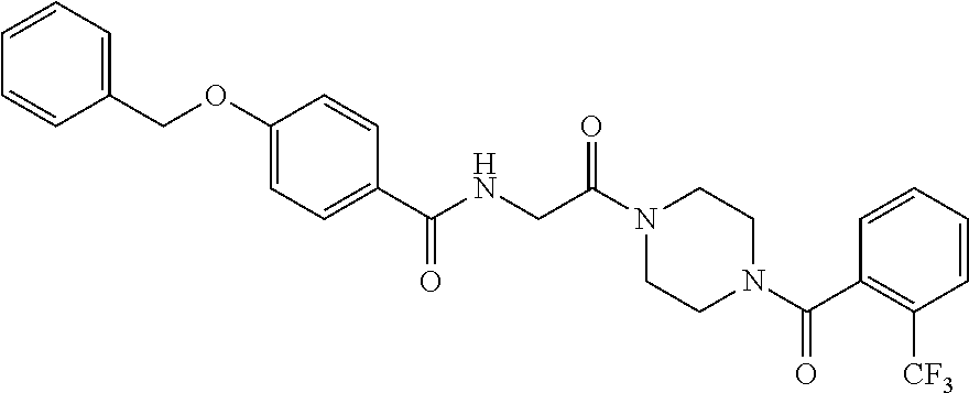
C1(COC2=CC=C(C(NCC(N3CCN(C(=O)C4=C([CF3])C=CC=C4)CC3)=O)=O)C=C2)=CC=CC=C1
